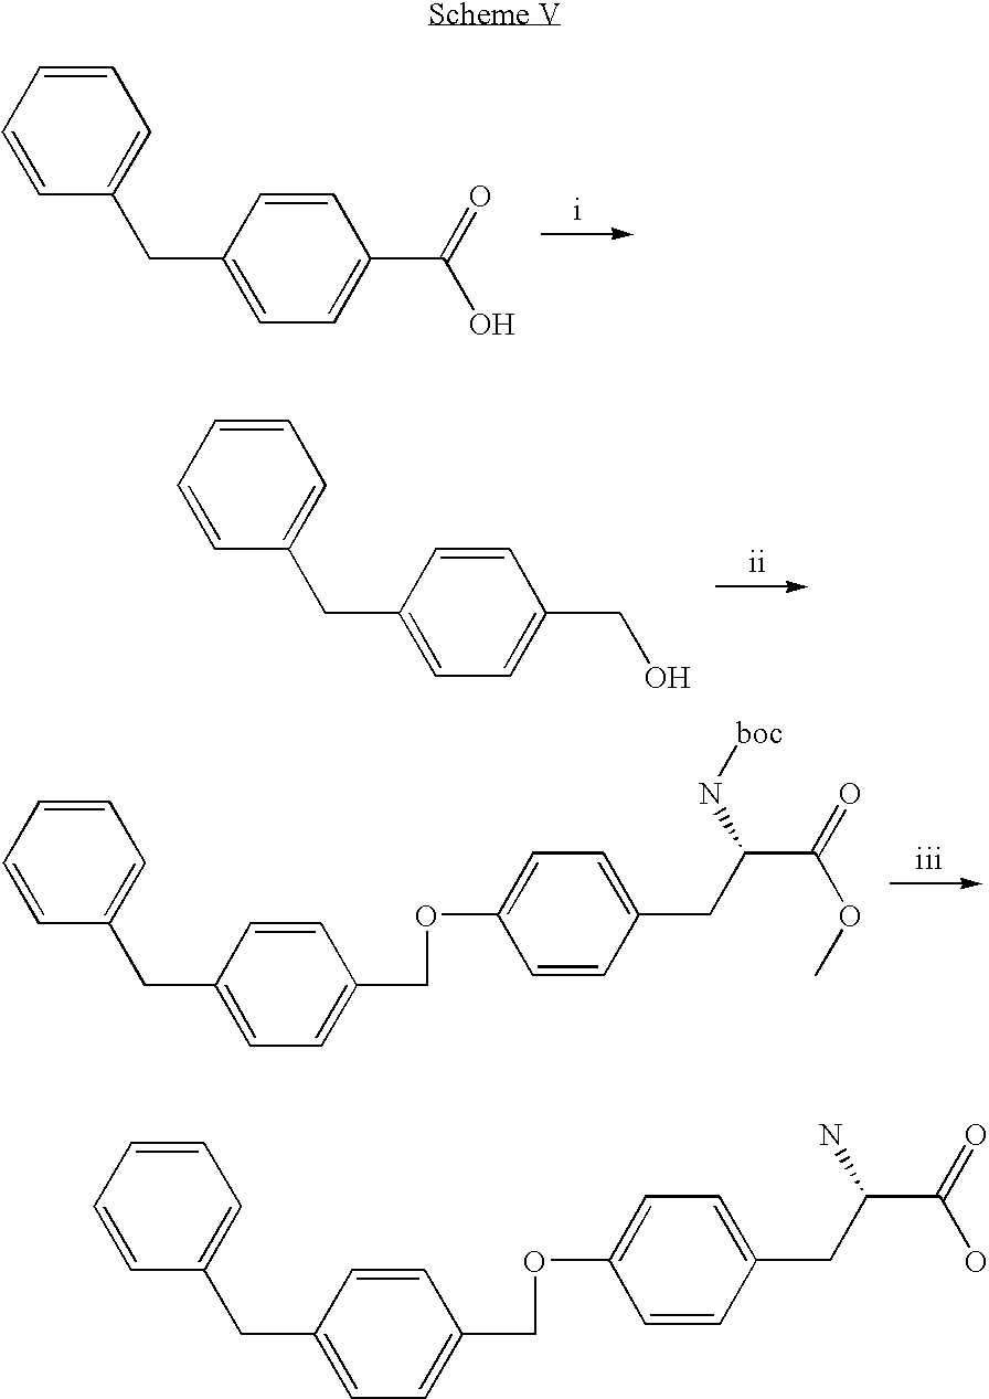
C1=CC(CC2=CC=C(C(=O)O)C=C2)=CC=C1.C1=CC(CC2=CC=C(CO)C=C2)=CC=C1.C1=CC(CC2=CC=C(COC3=CC=C(CC(C(=O)OC)N[boc])C=C3)C=C2)=CC=C1.C1=CC(CC2=CC=C(COC3=CC=C(CC(C(=O)O)N)C=C3)C=C2)=CC=C1
